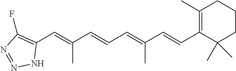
C1(C=C(C=CC=C(C=CC2=C(C)CCCC2(C)C)C)C)=C(F)N=NN1
